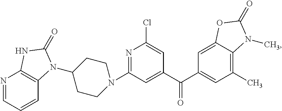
N1=C(N2CCC(N3C4=C(N=CC=C4)NC3=O)CC2)C=C(C(C2=CC(C)=C3C(=C2)OC(=O)N3C)=O)C=C1Cl
